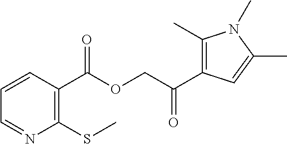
C1(C)=C(C(COC(C2=C(SC)N=CC=C2)=O)=O)C=C(C)N1C
